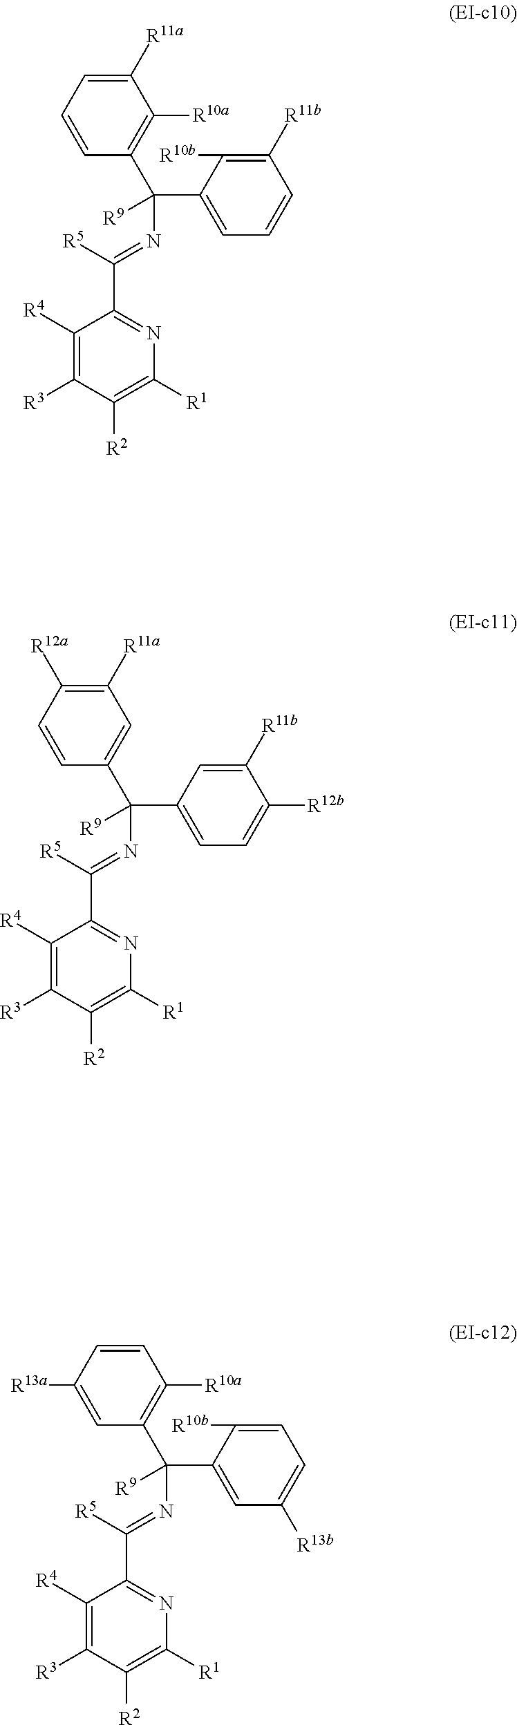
C1([R11a])=CC=CC(C(C2=CC=CC([R11b])=C2[R10b])([R9])N=C(C2=NC([R1])=C([R2])C([R3])=C2[R4])[R5])=C1[R10a].C1([R11a])=C([R12a])C=CC(C(C2=CC=C([R12b])C([R11b])=C2)([R9])N=C(C2=NC([R1])=C([R2])C([R3])=C2[R4])[R5])=C1.C1=CC([R13a])=CC(C(C2=CC([R13b])=CC=C2[R10b])([R9])N=C(C2=NC([R1])=C([R2])C([R3])=C2[R4])[R5])=C1[R10a]
